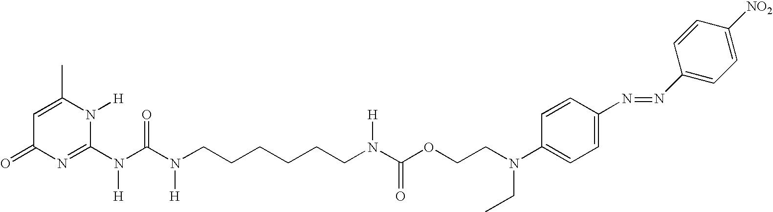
C1=C(C)N([H])C(N(C(N(CCCCCCN(C(OCCN(C2=CC=C(N=NC3=CC=C([NO2])C=C3)C=C2)CC)=O)[H])[H])=O)[H])=NC1=O
